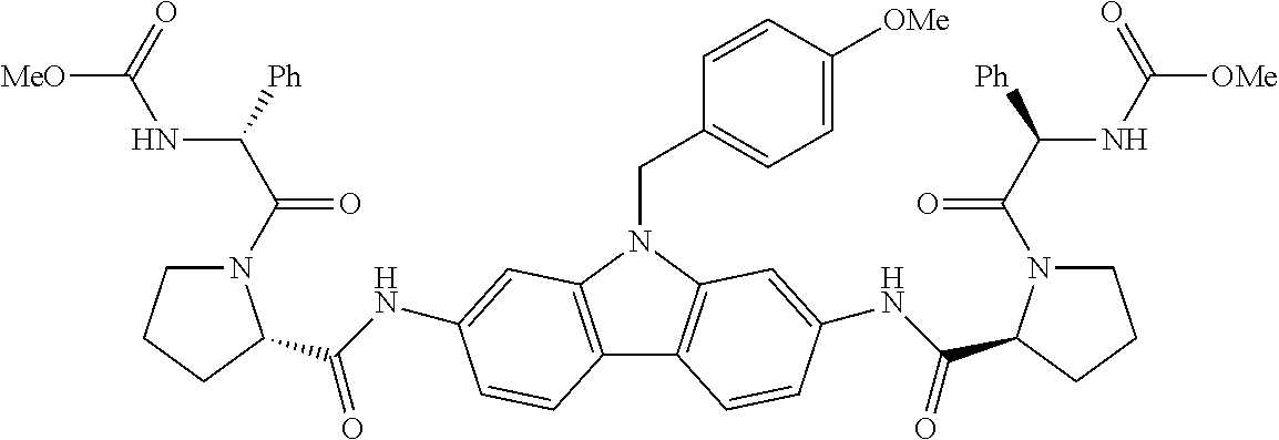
C12=C(N(CC3=CC=C([OMe])C=C3)C3=C1C=CC(NC(=O)C1N(C(C([Ph])NC([OMe])=O)=O)CCC1)=C3)C=C(NC(=O)C1N(C(C([Ph])NC([MeO])=O)=O)CCC1)C=C2
